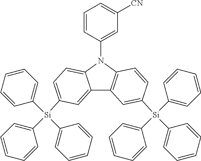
C12=CC([Si](C3=CC=CC=C3)(C3=CC=CC=C3)C3=CC=CC=C3)=CC=C1N(C1=CC([CN])=CC=C1)C1=C2C=C([Si](C2=CC=CC=C2)(C2=CC=CC=C2)C2=CC=CC=C2)C=C1
